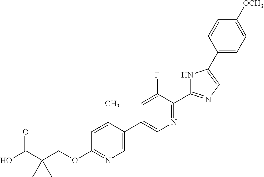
OC(C(COC1=NC=C(C2=CN=C(C3=NC=C(C4=CC=C([OCH3])C=C4)N3)C(F)=C2)C(C)=C1)(C)C)=O
